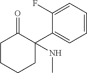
C1CCCC(C2=CC=CC=C2F)(NC)C1=O
